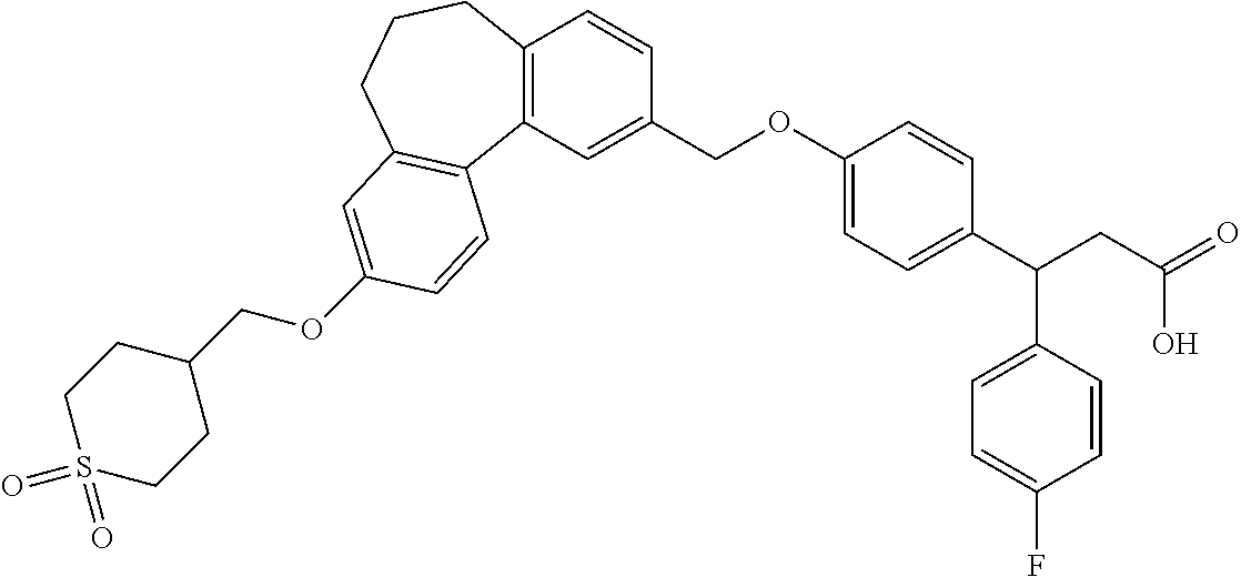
O(C1=CC2=C(C3=C(C=CC(COC4=CC=C(C(CC(=O)O)C5=CC=C(F)C=C5)C=C4)=C3)CCC2)C=C1)CC1CCS(=O)(=O)CC1
